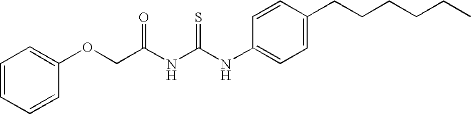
C(NC(NC1=CC=C(CCCCCC)C=C1)=S)(=O)COC1=CC=CC=C1
